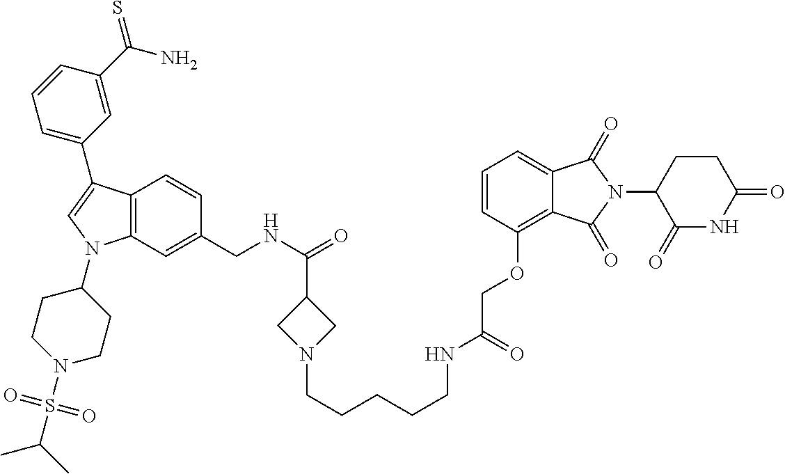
C12=C(C=C(CNC(=O)C3CN(CCCCCNC(COC4=C5C(=CC=C4)C(=O)N(C4C(=O)NC(=O)CC4)C5=O)=O)C3)C=C1)N(C1CCN(S(C(C)C)(=O)=O)CC1)C=C2C1=CC=CC(C(N)=S)=C1
